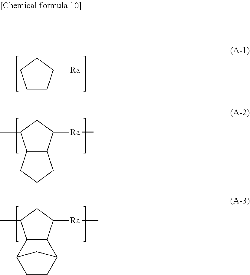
C1([Ra]C)CC(C)C2C1C1CCC2C1.C1([Ra]C)CC(C)CC1.C1([Ra]C)CC(C)C2C1CCC2
